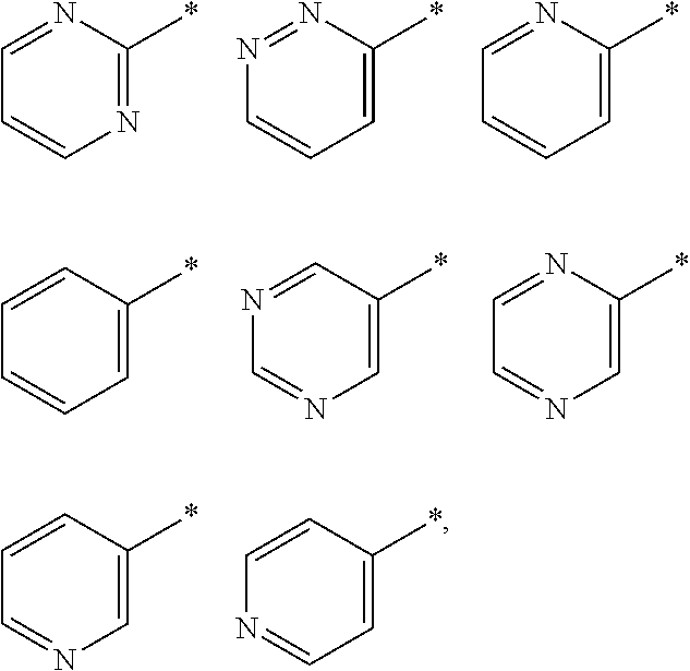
C1=NC=C(*)C=C1.N1=CC=C(*)C=C1.C1=CN=C(*)N=C1.C1=CC=C(*)N=N1.C1=CC=C(*)N=C1.C1=CC=C(*)C=C1.C1=NC=C(*)C=N1.C1=NC=C(*)N=C1
